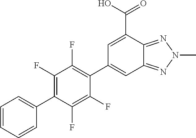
C1=C(C(O)=O)C2=NN(C)N=C2C=C1C1=C(F)C(F)=C(C2=CC=CC=C2)C(F)=C1F
